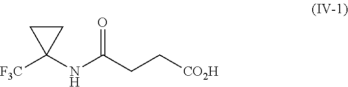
[F3C]C1(NC(=O)CC[CO2H])CC1
